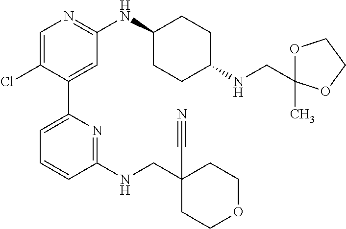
C1=C(Cl)C(C2=CC=CC(NCC3(C#N)CCOCC3)=N2)=CC(NC2CCC(NCC3(C)OCCO3)CC2)=N1
